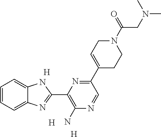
[H].[H].[H].C1=CC=C2C(=C1)NC(C1=C(N)N=CC(C3=CCN(C(=O)CN(C)C)CC3)=N1)=N2
